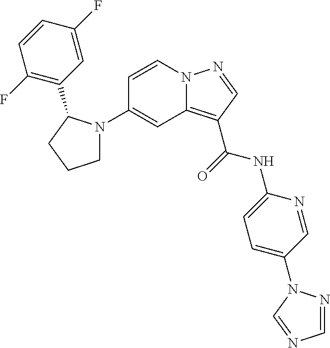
C1=CN2C(=C(C(=O)NC3=CC=C(N4N=CN=C4)C=N3)C=N2)C=C1N1CCCC1C1=C(F)C=CC(F)=C1
